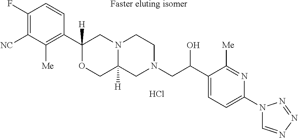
C1(F)=C([NC])C([Me])=C(C2([H])OCC3([H])N(C2)CCN(CC(C2=CC=C(N4C=NN=N4)N=C2[Me])O)C3)C=C1.Cl.[Faster eluting isomer]
